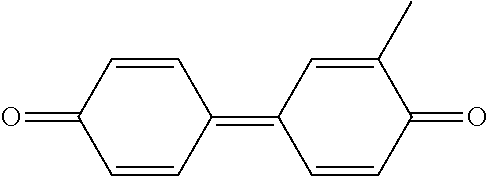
C1=CC(=O)C=CC1=C1C=CC(=O)C(C)=C1
